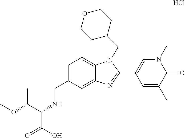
C1=C(CNC(C(O)=O)C(OC)C)C=C2C(=C1)N(CC1CCOCC1)C(C1=CN(C)C(=O)C(C)=C1)=N2.Cl
